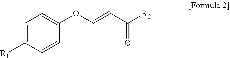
C1=C([R1])C=CC(OC=CC([R2])=O)=C1
